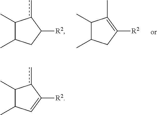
C1(C)C(C)C=C([R2])c1c.C1(C)C(C)CC([R2])c1c.C1(C)C(C)CC([R2])=C1C
